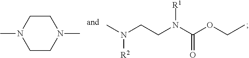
N(CCN(C(OCC)=O)[R1])(C)[R2].C1CN(C)CCN1C
